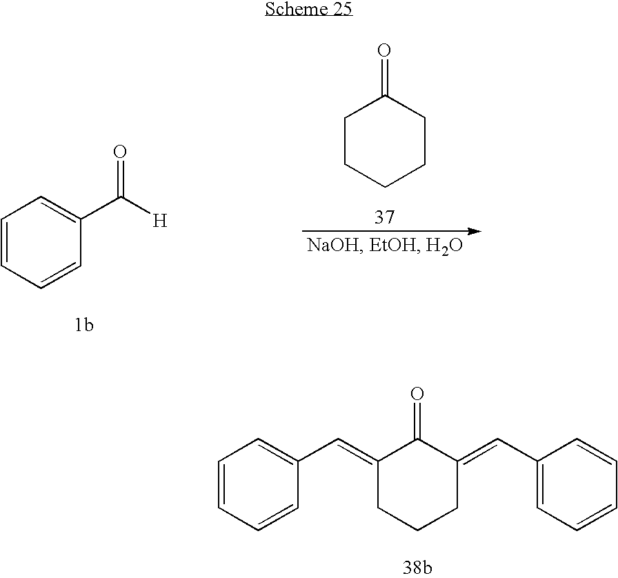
C1CCCCC1=O.C1=CC=CC(C([H])=O)=C1.C1=CC=CC(C=C2C(=O)C(=CC3=CC=CC=C3)CCC2)=C1
